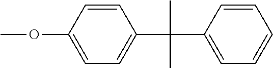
C1=C(OC)C=CC(C(C)(C)C2=CC=CC=C2)=C1
